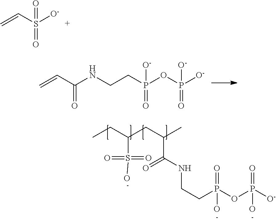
C=CS([O-])(=O)=O.CCC(CC(C)C(NCCP(OP([O-])(=O)O)(=O)O)=O)S(=O)(=O)O.C=CC(NCCP(OP([O-])(=O)[O-])(=O)[O-])=O
